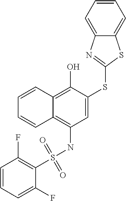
C1=CC2=C(O)C(SC3=NC4=CC=CC=C4S3)=CC(NS(=O)(=O)C3=C(F)C=CC=C3F)=C2C=C1
